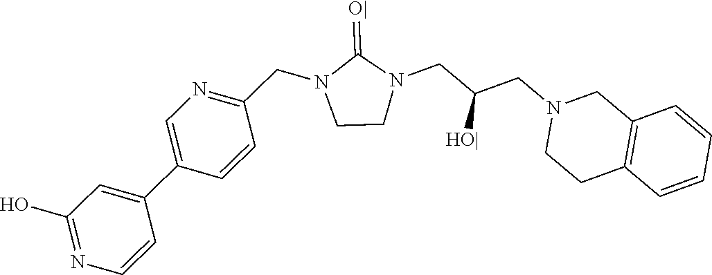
C1CN(CC(CN2CCC3=C(C2)C=CC=C3)[HO|])C(=[O|])N1CC1=NC=C(C2=CC(O)=NC=C2)C=C1
